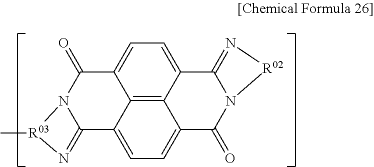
C12=N[R03](C)N1C(=O)C1=CC=C3C4=C1C2=CC=C4C(=O)N1C3=N[R02]1
